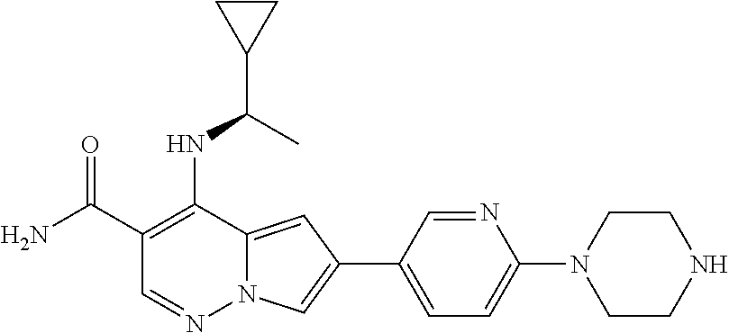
C1(C(N)=O)=C(NC(C2CC2)C)C2=CC(C3=CC=C(N4CCNCC4)N=C3)=CN2N=C1
